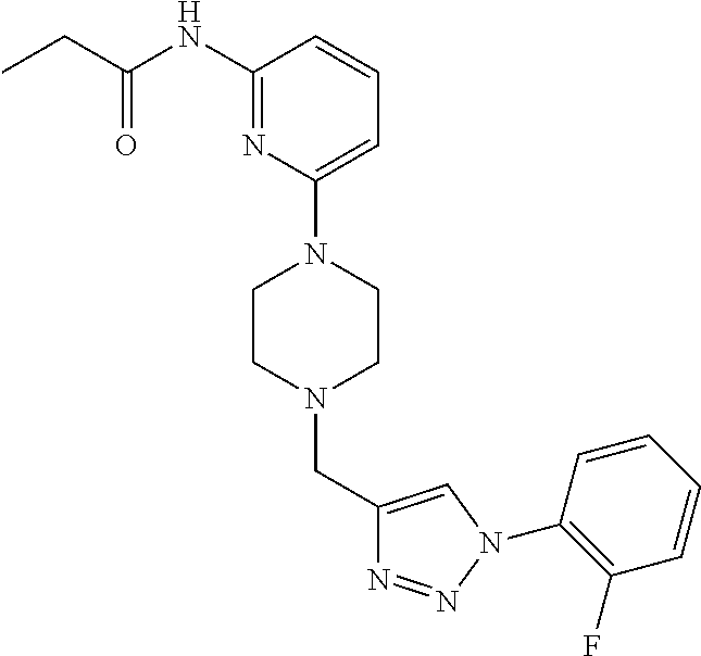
C1=C(N2CCN(CC3=CN(C4=C(F)C=CC=C4)N=N3)CC2)N=C(NC(CC)=O)C=C1
